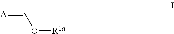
[A]=CO[R1a]
